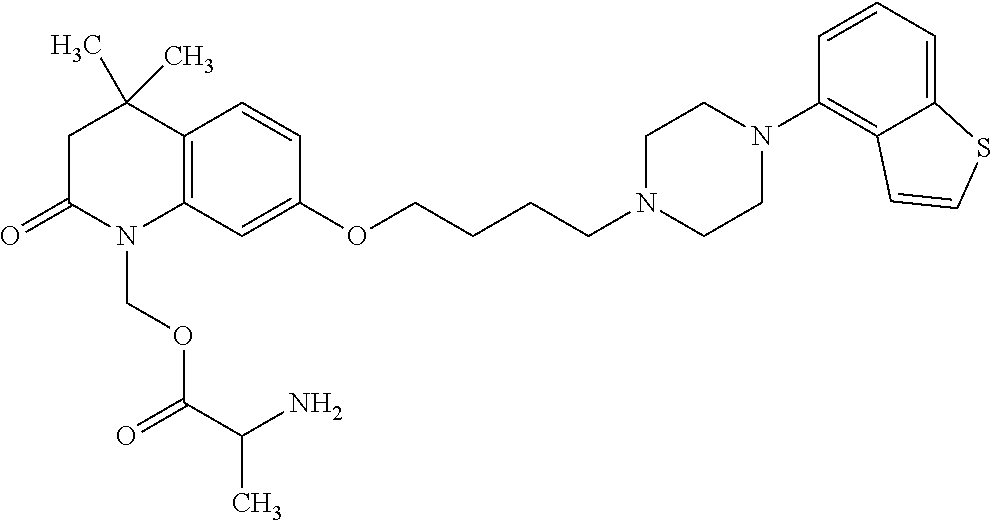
C12=C(C=C(OCCCCN3CCN(C4=C5C(=CC=C4)SC=C5)CC3)C=C1)N(COC(C(N)C)=O)C(=O)CC2(C)C
